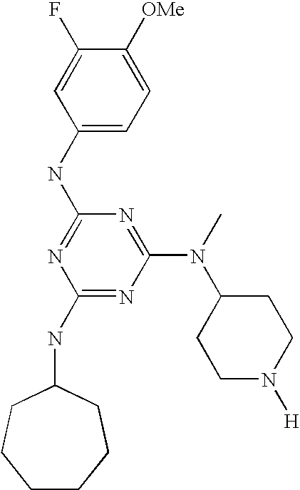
C1(NC2=NC(NC3CCCCCC3)=NC(N(C3CCN([H])CC3)C)=N2)=CC=C([OMe])C(F)=C1
